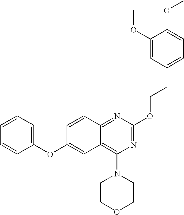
C1=CC=CC(OC2=CC3=C(N4CCOCC4)N=C(OCCC4=CC=C(OC)C(OC)=C4)N=C3C=C2)=C1
